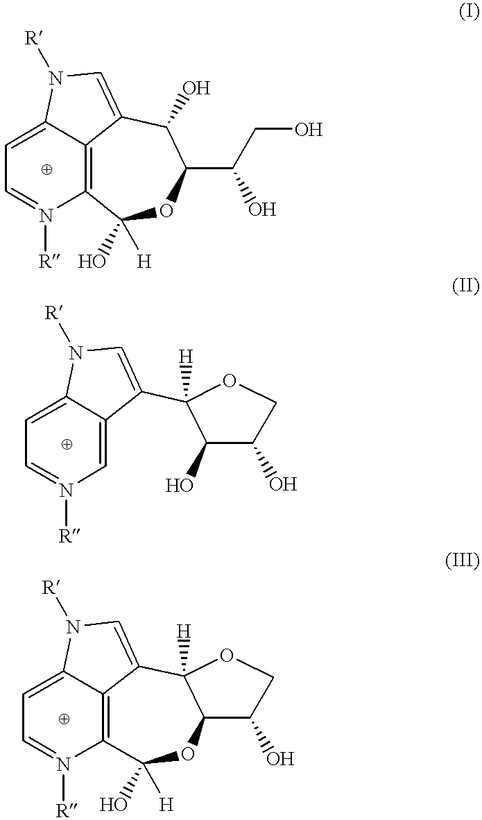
C1=C2C3=C(N([R])=C1)C([H])(O)OC(C(CO)O)C(O)C3=CN2[R].C1=C2C(=CN([R])=C1)C(C1([H])C(O)C(O)CO1)=CN2[R].C1=C2C3=C(N([R])=C1)C(O)([H])OC1C([H])(C3=CN2[R])OCC1O
